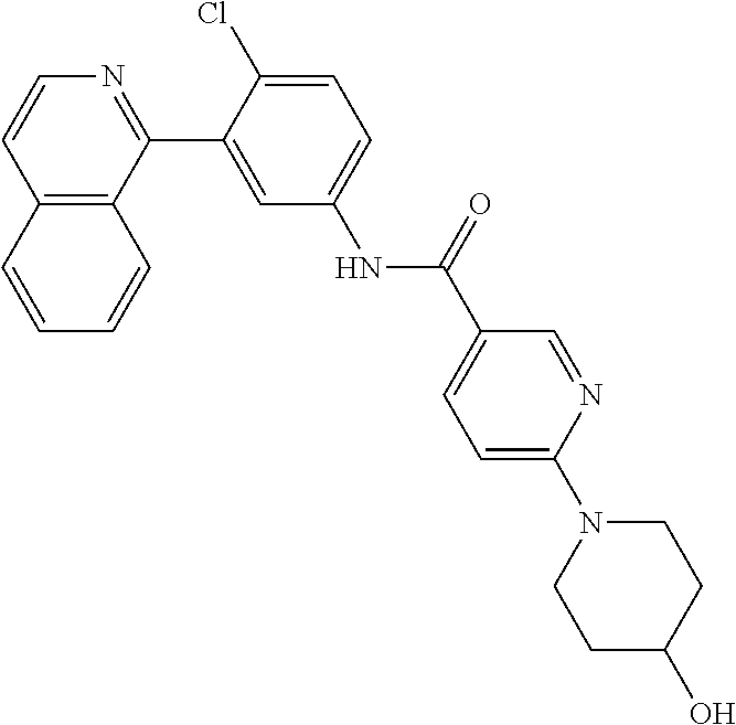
C12=C(C(C3=CC(NC(C4=CC=C(N5CCC(O)CC5)N=C4)=O)=CC=C3Cl)=NC=C1)C=CC=C2
